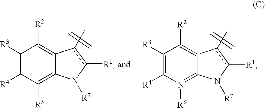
C1([R3])=C([R4])C([R5])=C2C(=C1[R2])c(C)c([R1])N2[R7].C1([R3])=C([R4])N([R6])=C2C(=C1[R2])c(C)c([R1])N2[R7]
